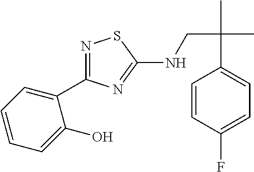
N1=C(C2=CC=CC=C2O)N=C(NCC(C)(C)C2=CC=C(F)C=C2)S1
